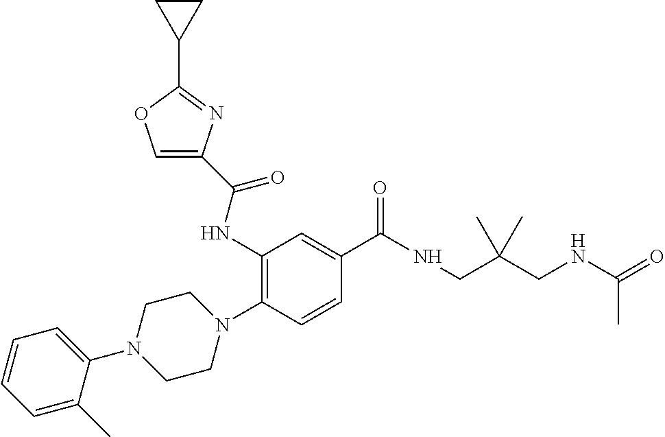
C1=C(C)C(N2CCN(C3=C(NC(=O)C4=COC(C5CC5)=N4)C=C(C(NCC(CNC(=O)C)(C)C)=O)C=C3)CC2)=CC=C1
